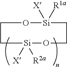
C1O[Si]([X])([R1a])CCO[Si]([R2a])([X])C1
